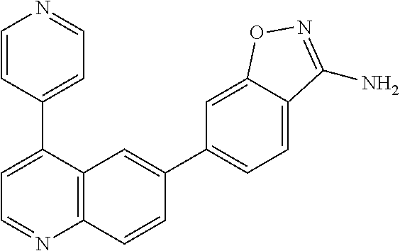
C1=CC(C2=CC=NC3=C2C=C(C2=CC=C4C(=C2)ON=C4N)C=C3)=CC=N1
